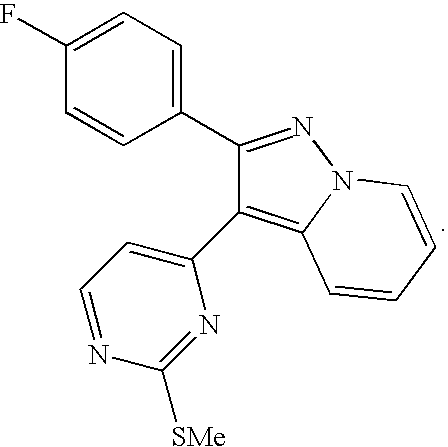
C1(C2=NN3C(=C2C2=CC=NC([SMe])=N2)C=CC=C3)=CC=C(F)C=C1
